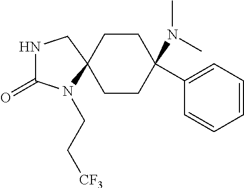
N1C(=O)N(CC[CF3])C2(C1)CCC(N(C)C)(C1=CC=CC=C1)CC2
